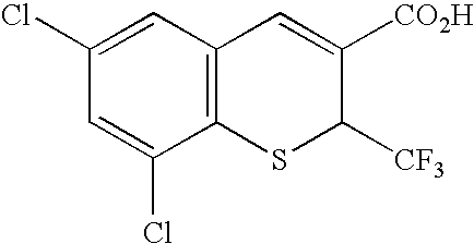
C1(Cl)=CC2=C(C(Cl)=C1)SC([CF3])C([CO2H])=C2
